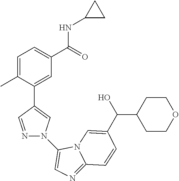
C1=C(C)C(C2=CN(C3=CN=C4N3C=C(C(O)C3CCOCC3)C=C4)N=C2)=CC(C(=O)NC2CC2)=C1
